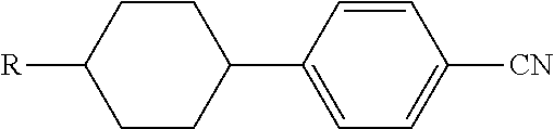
C1CC([R])CCC1C1=CC=C([CN])C=C1
